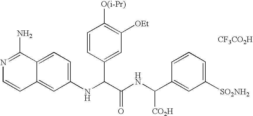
C12=CC(NC(C3=CC([OEt])=C([O(i-Pr)])C=C3)C(=O)NC(C3=CC([SO2NH2])=CC=C3)[CO2H])=CC=C1C(N)=NC=C2.[CF3CO2H]
